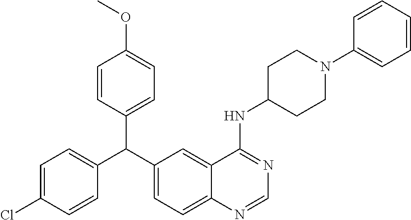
C1=CC(C(C2=CC=C3C(=C2)C(NC2CCN(C4=CC=CC=C4)CC2)=NC=N3)C2=CC=C(Cl)C=C2)=CC=C1OC
